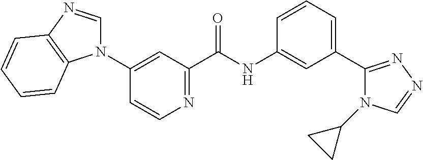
C1(N2C=NC3=C2C=CC=C3)=CC(C(NC2=CC(C3=NN=CN3C3CC3)=CC=C2)=O)=NC=C1
